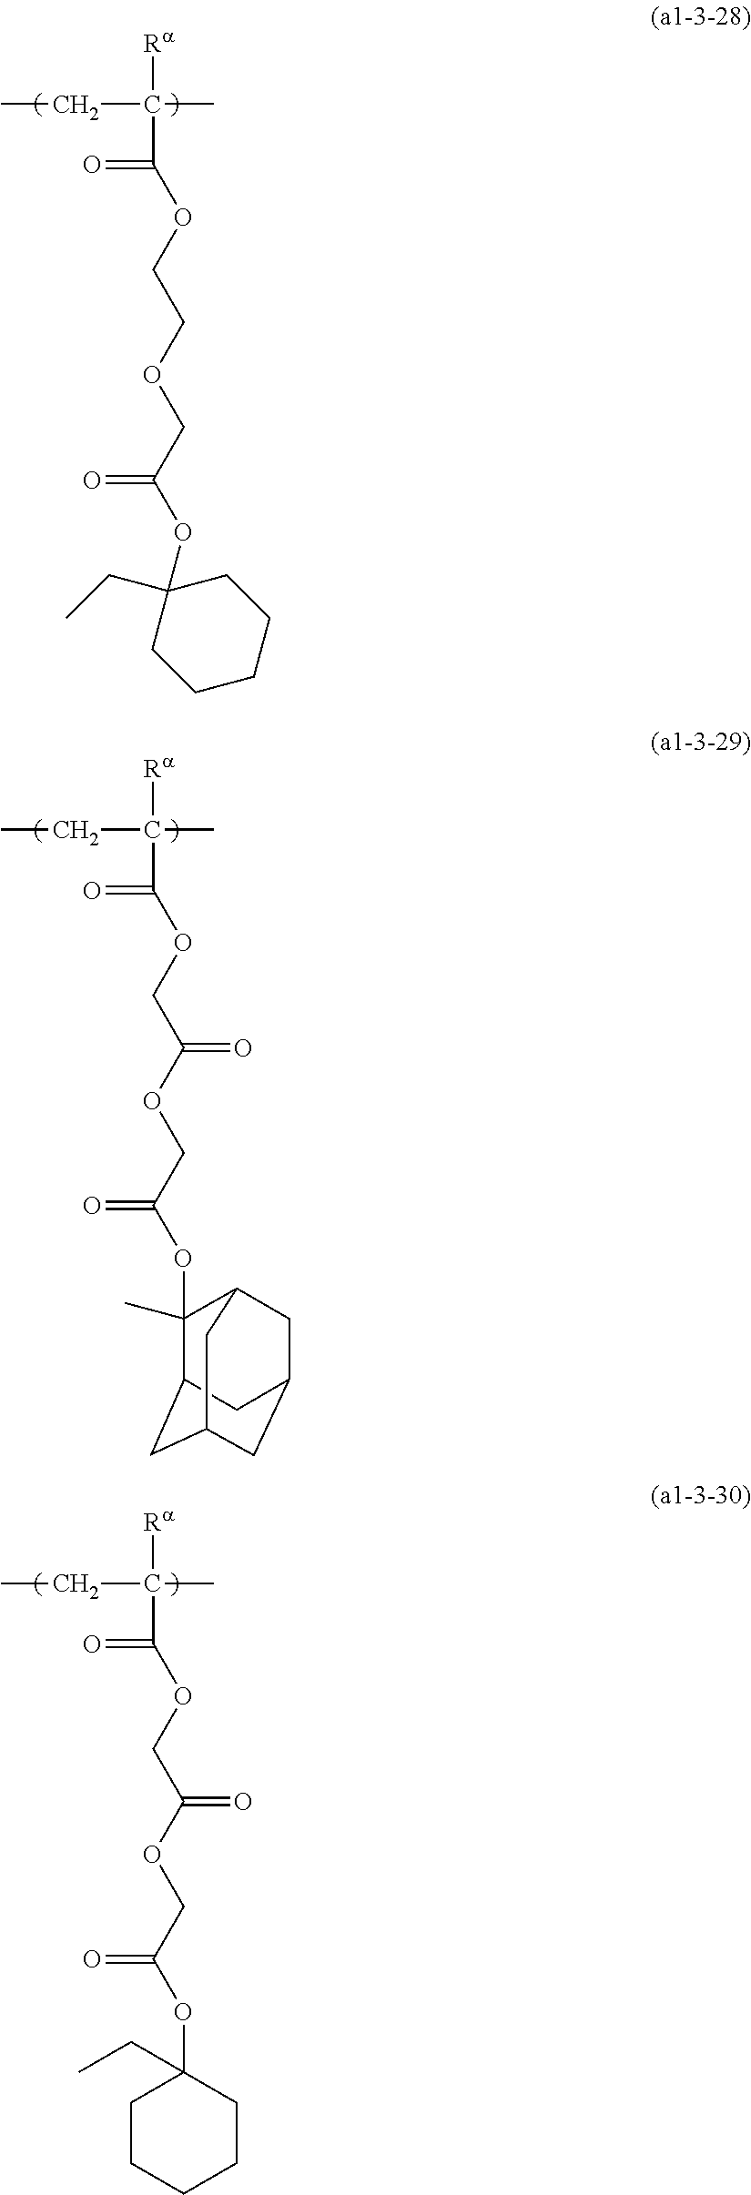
[Ra]C(C(=O)OCCOCC(OC1(CC)CCCCC1)=O)(C)CC.[Ra]C(C(=O)OCC(OCC(OC1(C)C2CC3CC(CC1C3)C2)=O)=O)(C)CC.[Ra]C(C(=O)OCC(OCC(OC1(CC)CCCCC1)=O)=O)(C)CC
